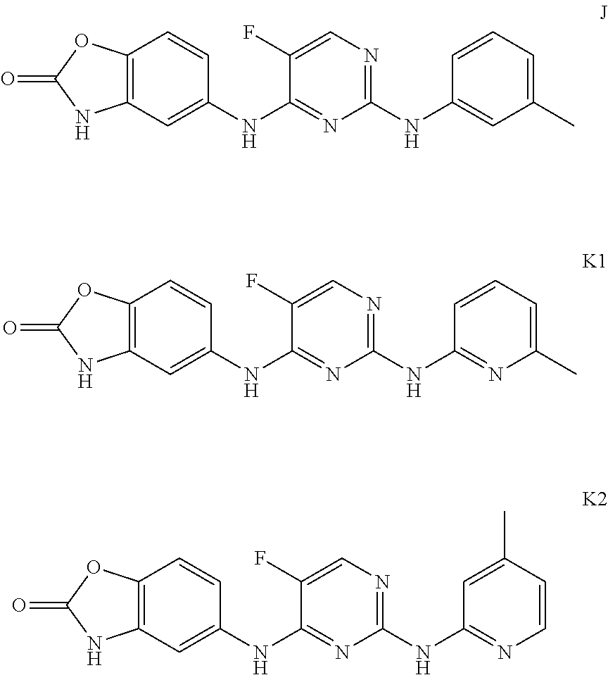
C12=C(C=C(NC3=NC(NC4=CC(C)=CC=C4)=NC=C3F)C=C1)NC(=O)O2.C12=C(C=C(NC3=NC(NC4=NC(C)=CC=C4)=NC=C3F)C=C1)NC(=O)O2.C12=C(C=C(NC3=NC(NC4=NC=CC(C)=C4)=NC=C3F)C=C1)NC(=O)O2
